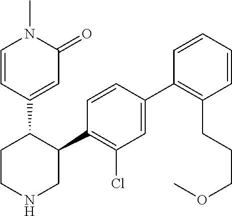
C1(C2=C(Cl)C=C(C3=C(CCCOC)C=CC=C3)C=C2)C(C2=CC(=O)N(C)C=C2)CCNC1
